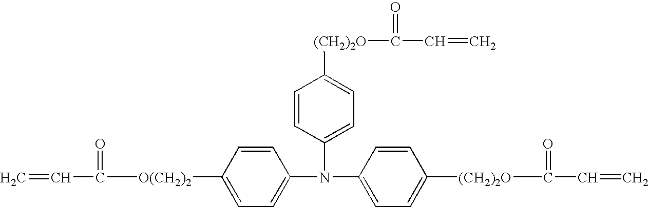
C1=CC(N(C2=CC=C([O(CH2)2]C(C=C)=O)C=C2)C2=CC=C([(CH2)2O]C(C=C)=O)C=C2)=CC=C1[(CH2)2O]C(=O)C=C
